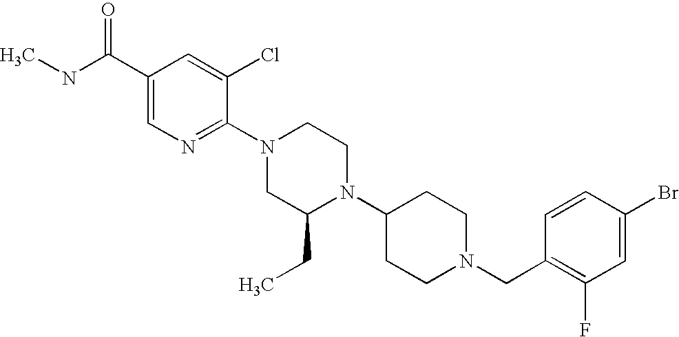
C1(Br)=CC(F)=C(CN2CCC(N3C(CC)CN(C4=NC=C(C(NC)=O)C=C4Cl)CC3)CC2)C=C1
